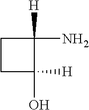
C1C(O)([H])C([H])(N)C1
